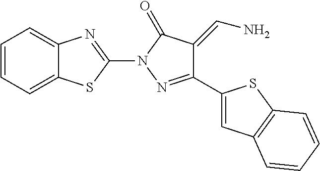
C1=CC=C2C(=C1)N=C(N1N=C(C3=CC4=C(S3)C=CC=C4)C(=CN)C1=O)S2
